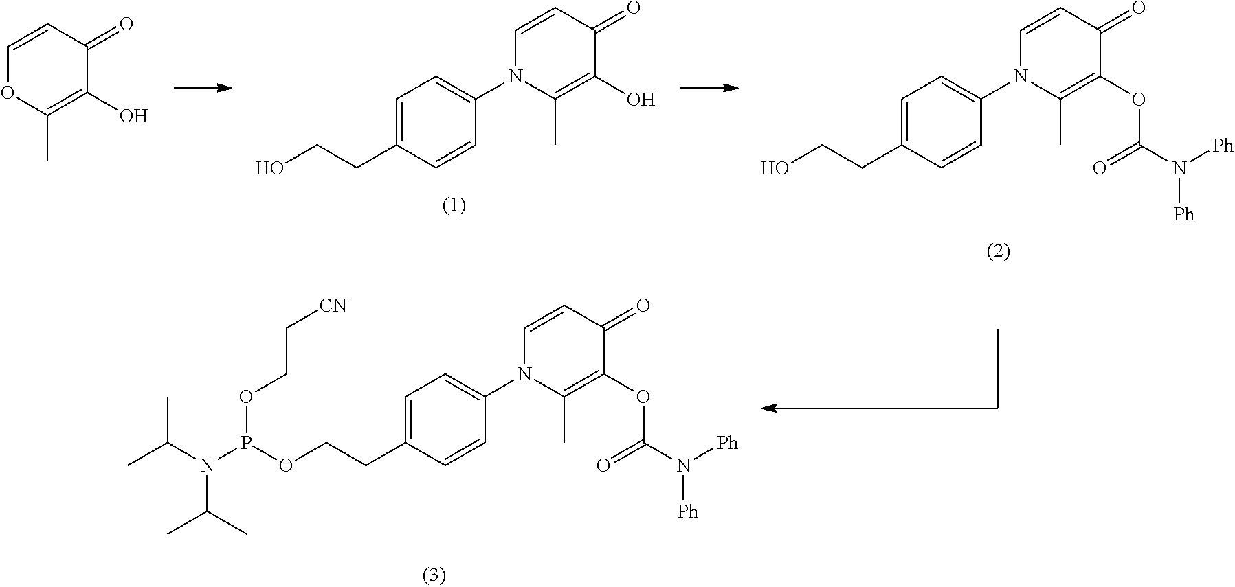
OCCC1=CC=C(N2C=CC(=O)C(O)=C2C)C=C1.OCCC1=CC=C(N2C=CC(=O)C(OC(N([Ph])[Ph])=O)=C2C)C=C1.O(CCC1=CC=C(N2C=CC(=O)C(OC(N([Ph])[Ph])=O)=C2C)C=C1)P(N(C(C)C)C(C)C)OCC[CN].C1=CC(=O)C(O)=C(C)O1
